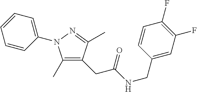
C1=CC=C(N2C(C)=C(CC(NCC3=CC(F)=C(F)C=C3)=O)C(C)=N2)C=C1
